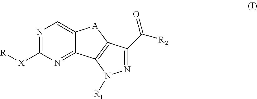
N1=C([X][R])N=C2C(=C1)[A]C1=C2N([R1])N=C1C([R2])=O
